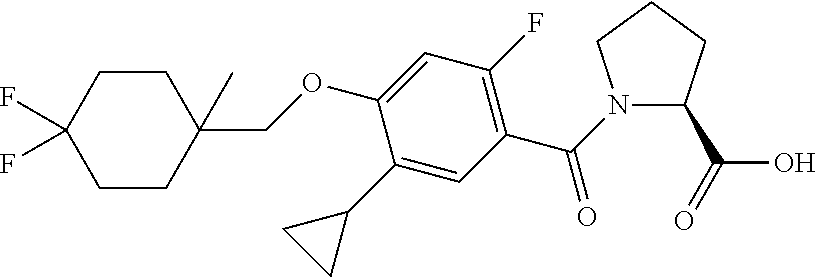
C1CC(COC2=CC(F)=C(C(N3C(C(=O)O)CCC3)=O)C=C2C2CC2)(C)CCC1(F)F
